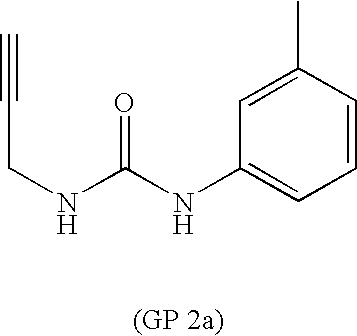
C#CCNC(NC1=CC=CC(C)=C1)=O
